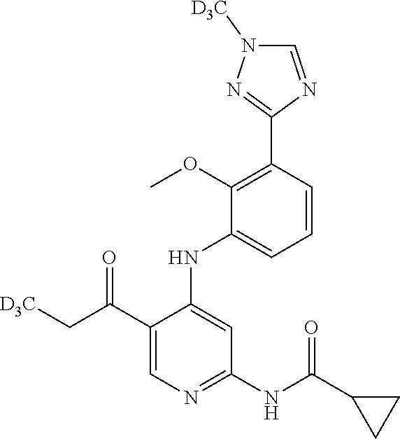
C1(C(C[D3C])=O)=CN=C(NC(C2CC2)=O)C=C1NC1=CC=CC(C2=NN([D3C])C=N2)=C1OC
